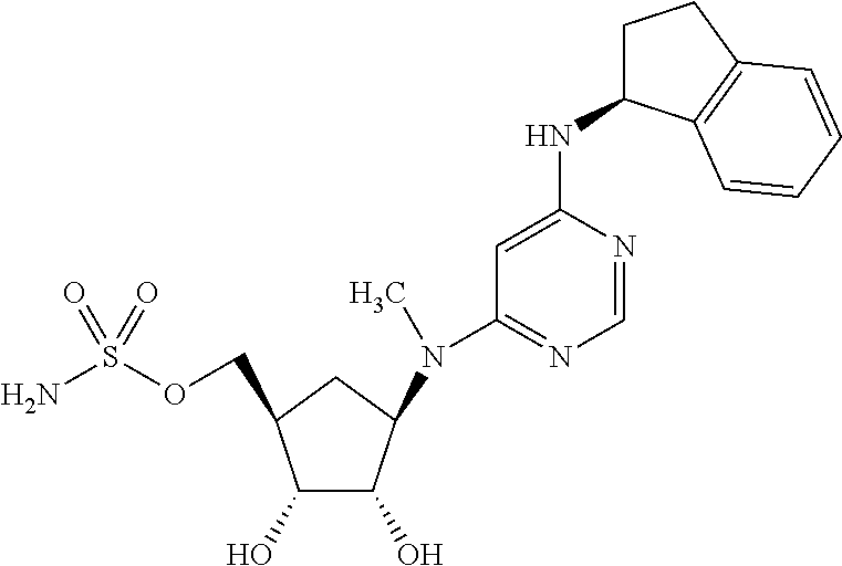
O(S(N)(=O)=O)CC1C(O)C(O)C(N(C2=NC=NC(NC3CCC4=C3C=CC=C4)=C2)C)C1
